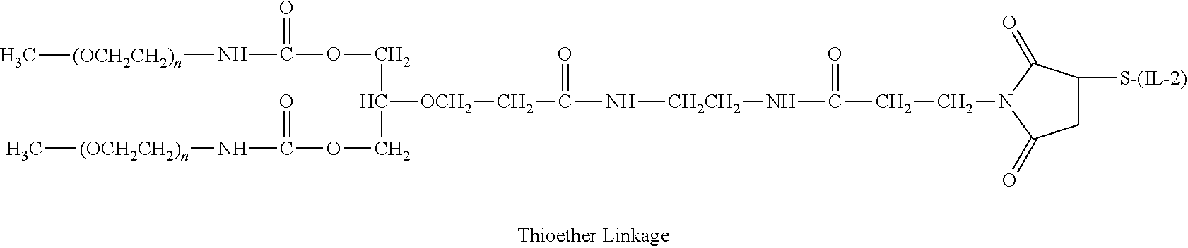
C[(OCH2CH2)n]NC(=O)OCC(COC(=O)N[(OCH2CH2)n]C)[OCH2]CC(=O)N[CH2CH2]NC(=O)CCN1C(=O)C([S-(IL-2)])CC1=O
